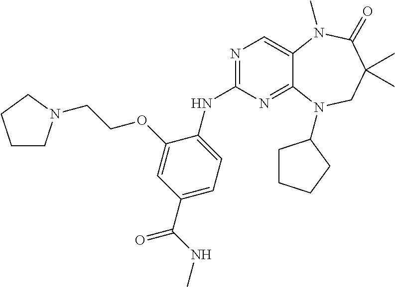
N1=C(NC2=CC=C(C(=O)NC)C=C2OCCN2CCCC2)N=C2C(=C1)N(C)C(=O)C(C)(C)CN2C1CCCC1
